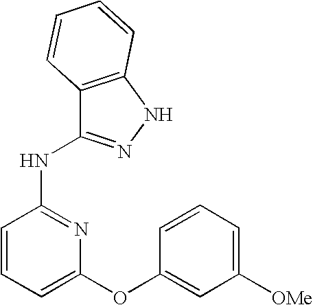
N(C1=NC(OC2=CC([OMe])=CC=C2)=CC=C1)C1=NNC2=C1C=CC=C2
